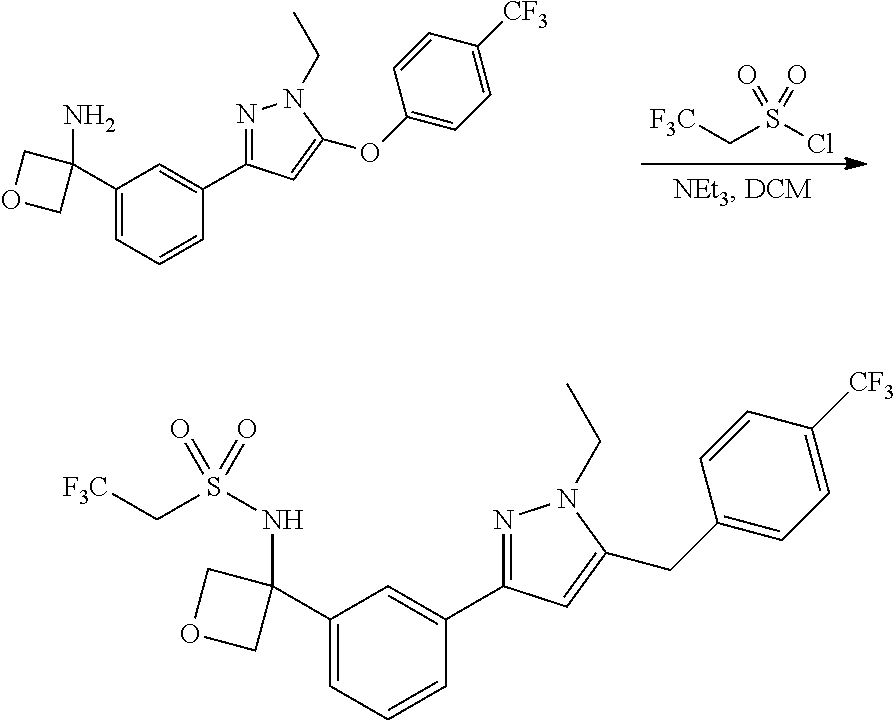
[F3C]CS(Cl)(=O)=O.C1(C2(N)COC2)=CC=CC(C2=NN(CC)C(OC3=CC=C([CF3])C=C3)=C2)=C1.C1(C2(NS(C[F3C])(=O)=O)COC2)=CC=CC(C2=NN(CC)C(CC3=CC=C([CF3])C=C3)=C2)=C1
